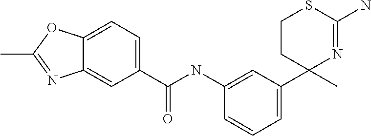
C1(C2(C)N=C(N)SCC2)=CC=CC(NC(C2=CC=C3C(=C2)N=C(C)O3)=O)=C1
